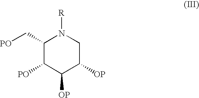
C1(C[PO])C([PO])C([OP])C([OP])CN1[R]
